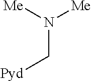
C(N([Me])[Me])[Pyd]
